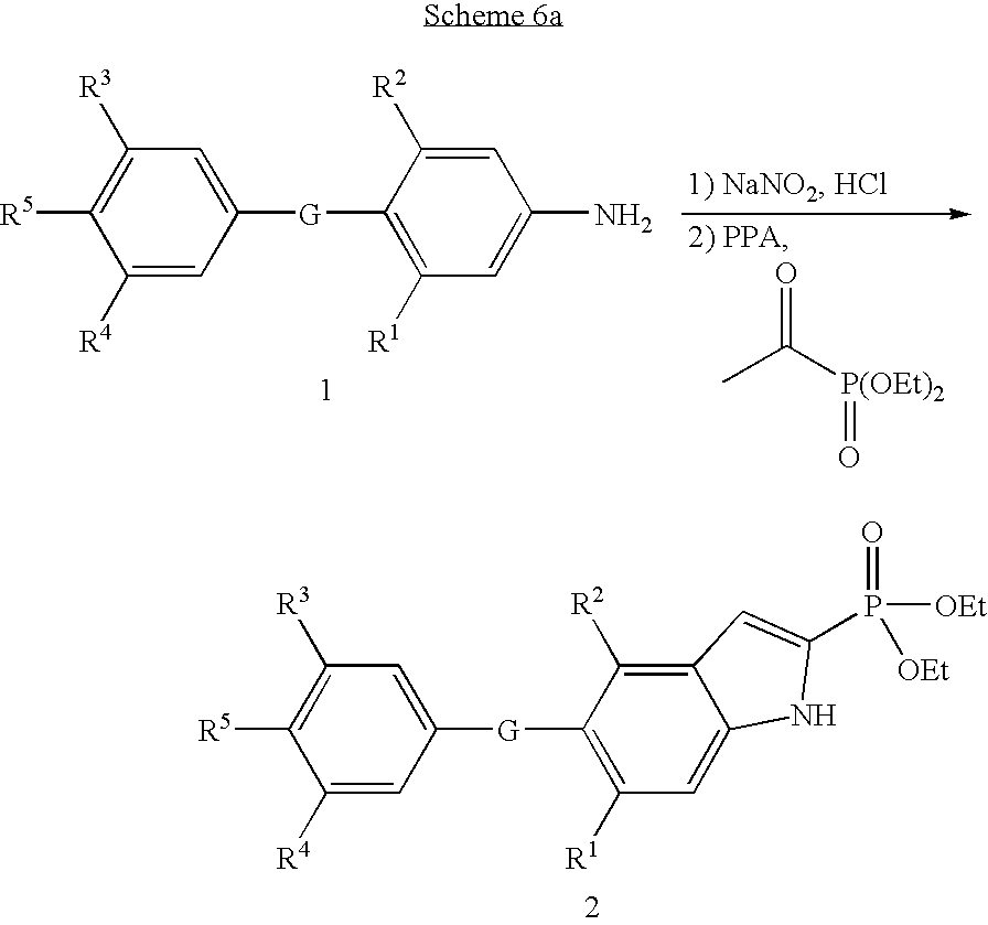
C1([R3])=C([R5])C([R4])=CC([G]C2=C([R1])C=C(N)C=C2[R2])=C1.CC([P(OEt)2]=O)=O.C1([R3])=C([R5])C([R4])=CC([G]C2=C([R1])C=C3C(=C2[R2])C=C(P(=O)([OEt])[OEt])N3)=C1
